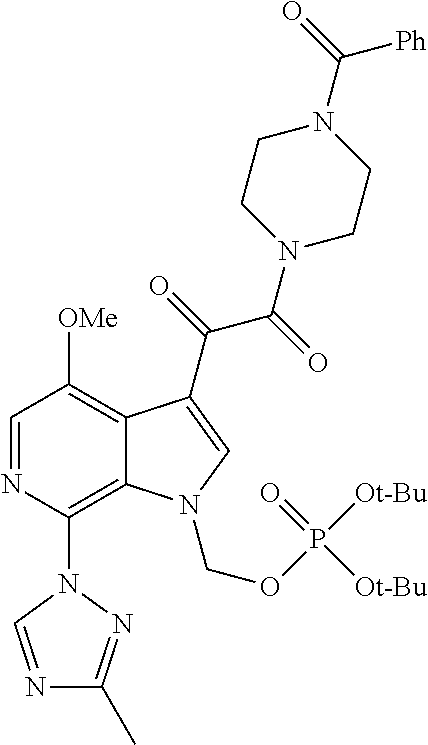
C12=C(N3C=NC(C)=N3)N=CC([OMe])=C1C(C(=O)C(N1CCN(C([Ph])=O)CC1)=O)=CN2COP(=O)([Ot-Bu])[Ot-Bu]
